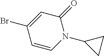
C1=C(Br)C=CN(C2CC2)C1=O
